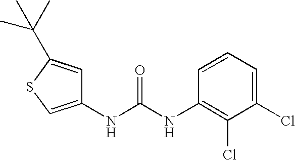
C1(NC(NC2=C(Cl)C(Cl)=CC=C2)=O)=CSC(C(C)(C)C)=C1
